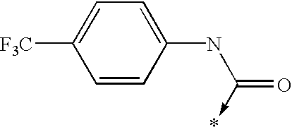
C1=CC(NC(=O)->*)=CC=C1[F3C]
